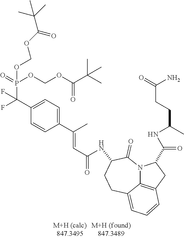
C1(C(F)(P(=O)(OCOC(=O)C(C)(C)C)OCOC(C(C)(C)C)=O)F)=CC=C(C(C)=CC(=O)NC2C(=O)N3C4=C(CC3C(=O)NC(C)CCC(N)=O)C=CC=C4CC2)C=C1
